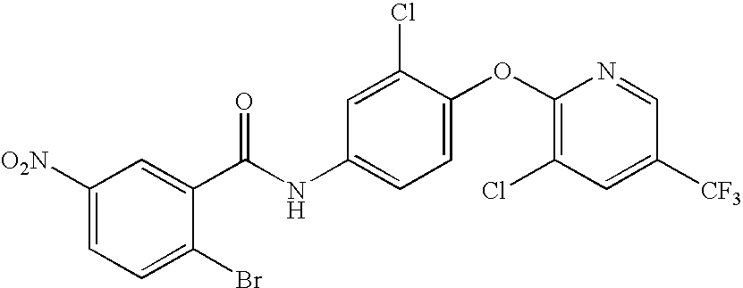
C1([O2N])=CC=C(Br)C(C(NC2=CC=C(OC3=C(Cl)C=C([CF3])C=N3)C(Cl)=C2)=O)=C1
